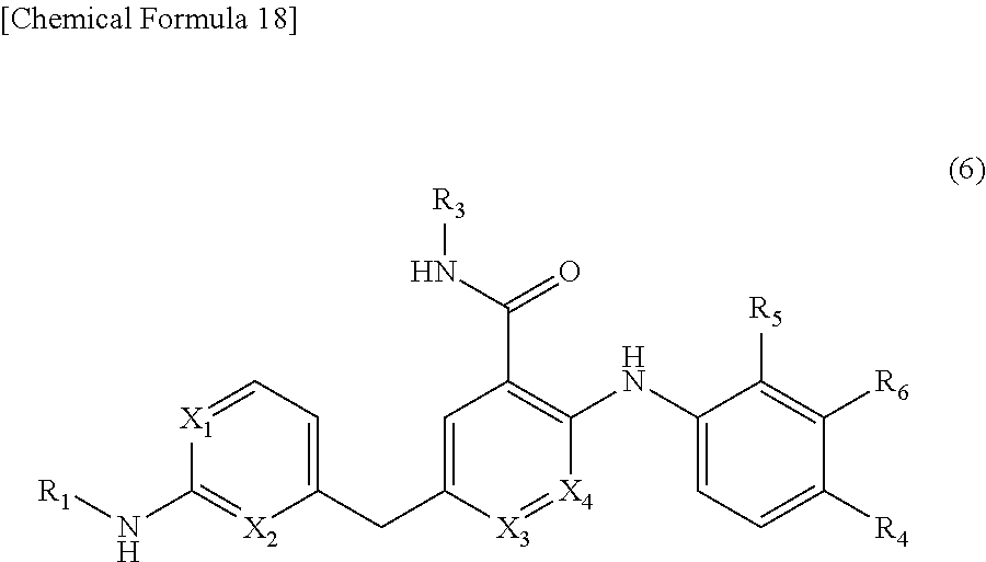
C1(CC2=CC(C(N[R3])=O)=C(NC3=CC=C([R4])C([R6])=C3[R5])[X4]=[X3]2)=CC=[X1]C(N[R1])=[X2]1
